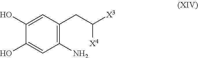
C1(O)=CC(CC([X3])[X4])=C(N)C=C1O
